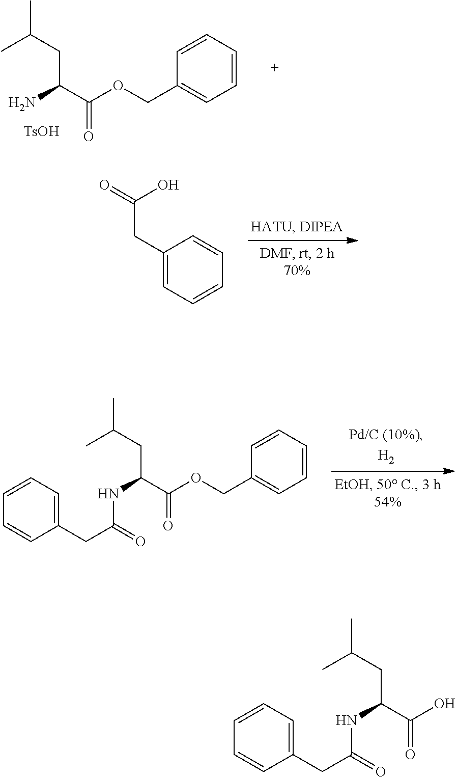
CC(CC(N)C(=O)OCC1=CC=CC=C1)C.[TsOH].C1(CC(=O)O)=CC=CC=C1.CC(CC(NC(CC1=CC=CC=C1)=O)C(=O)OCC1=CC=CC=C1)C.CC(CC(NC(CC1=CC=CC=C1)=O)C(=O)O)C
